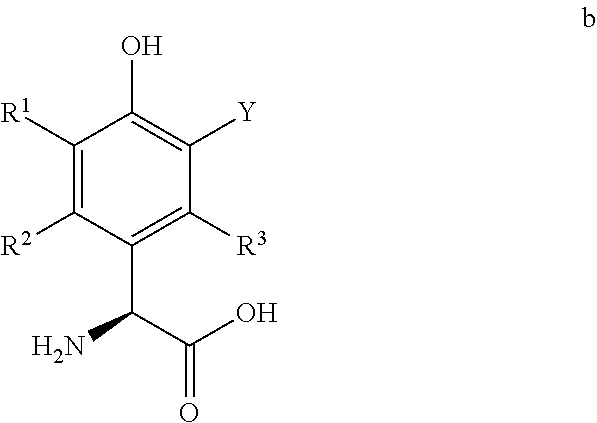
C1([R2])=C([R1])C(O)=C([Y])C([R3])=C1C(C(O)=O)N
